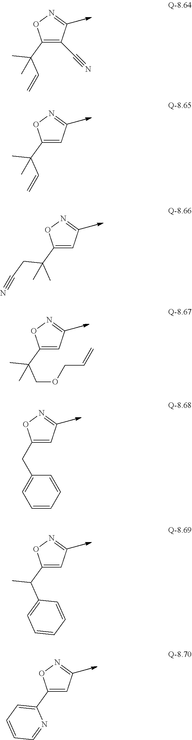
C1(C(C)(C=C)C)=C(C#N)C=NO1.C1(C(C)(C=C)C)=CC=NO1.C1(C(CC#N)(C)C)=CC=NO1.C1(C(COCC=C)(C)C)=CC=NO1.C1(CC2=CC=CC=C2)=CC=NO1.C1(C(C2=CC=CC=C2)C)=CC=NO1.C1(C2=CC=CC=N2)=CC=NO1
